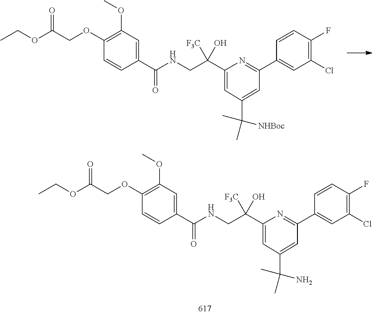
C1(C(NCC(C2=CC(C(C)([NHBoc])C)=CC(C3=CC(Cl)=C(F)C=C3)=N2)([F3C])O)=O)=CC(OC)=C(OCC(OCC)=O)C=C1.C1(C(NCC(C2=CC(C(C)(N)C)=CC(C3=CC(Cl)=C(F)C=C3)=N2)([F3C])O)=O)=CC(OC)=C(OCC(OCC)=O)C=C1
